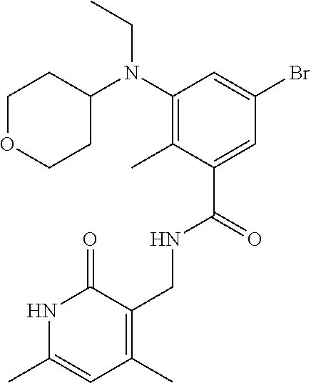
C1(N(C2CCOCC2)CC)=C(C)C(C(=O)NCC2=C(C)C=C(C)NC2=O)=CC(Br)=C1
